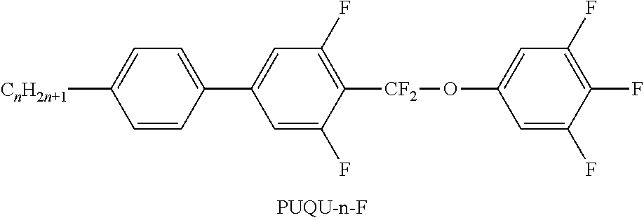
[CnH2n+1]C1=CC=C(C2=CC(F)=C([CF2]OC3=CC(F)=C(F)C(F)=C3)C(F)=C2)C=C1
